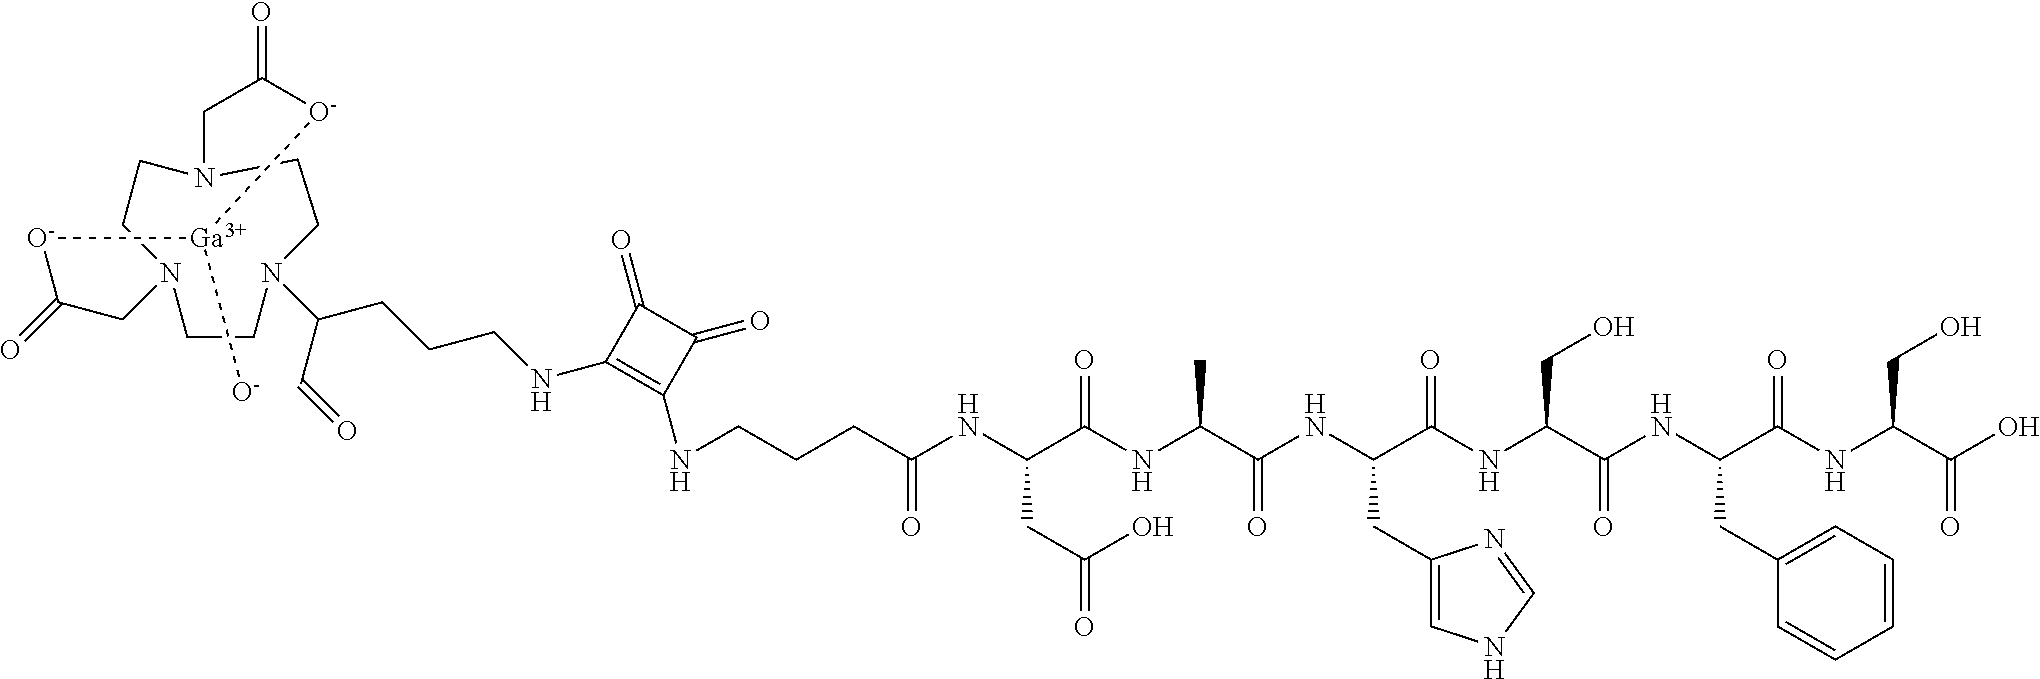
O=C1CN2CCN(CCN(C(C=O)CCCNC3=C(NCCCC(NC(C(NC(C(NC(C(NC(C(NC(C(NC(C(O)=O)CO)=O)CC4=CC=CC=C4)=O)CO)=O)CC4=CNC=N4)=O)C)=O)CC(=O)O)=O)C(=O)C3=O)CC2)CC(=O)[O-][Ga]([O-])[O-]1
